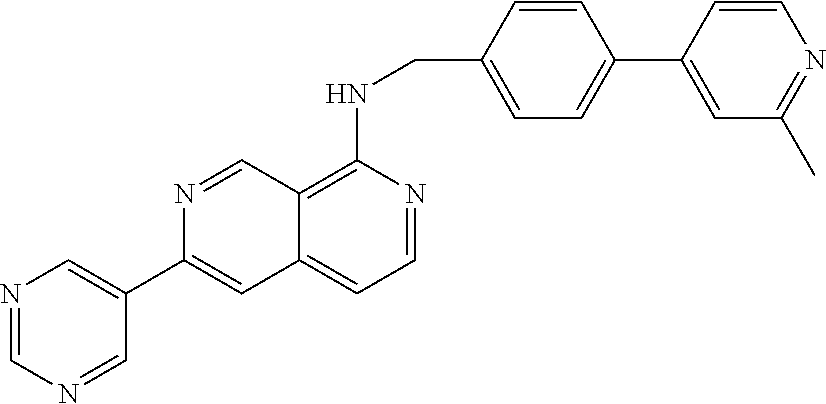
C1=C(C2=CC3=CC=NC(NCC4=CC=C(C5=CC(C)=NC=C5)C=C4)=C3C=N2)C=NC=N1
